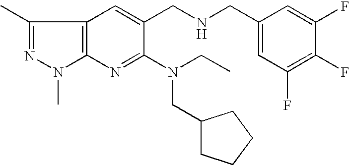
C1(C)=NN(C)C2=C1C=C(CNCC1=CC(F)=C(F)C(F)=C1)C(N(CC)CC1CCCC1)=N2
